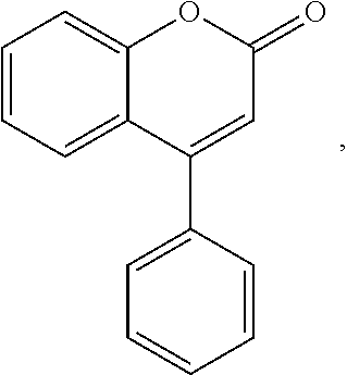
C1=CC=C2C(=C1)OC(=O)C=C2C1=CC=CC=C1
